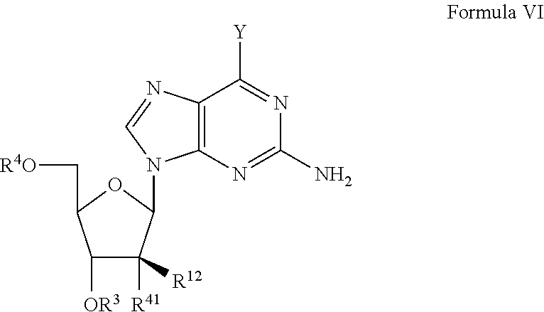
C12=C(N=C(N)N=C1[Y])N(C1C([R41])([R12])C([OR3])C(C[R4O])O1)C=N2
